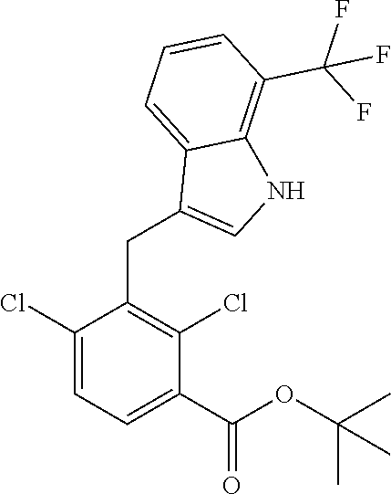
C1(Cl)=CC=C(C(=O)OC(C)(C)C)C(Cl)=C1CC1=CNC2=C(C(F)(F)F)C=CC=C12
